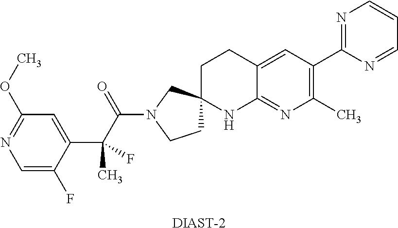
C1=C(F)C(C(C(N2CCC3(C2)CCC2=CC(C4=NC=CC=N4)=C(C)N=C2N3)=O)(F)C)=CC(OC)=N1.[DIAST-2]
